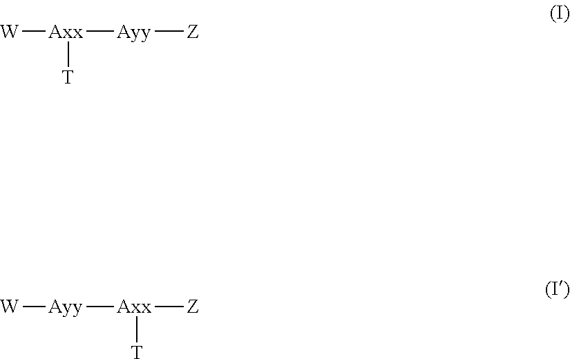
[W][Axx]([Ayy][Z])[T].[W][Ayy][Axx]([Z])[T]
